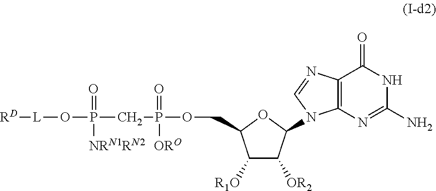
[RD][L]OP(CP(OCC1C([R1O])C([OR2])C(N2C3=C(C(=O)NC(N)=N3)N=C2)O1)(=O)[ORO])(=O)[NRN1RN2]
